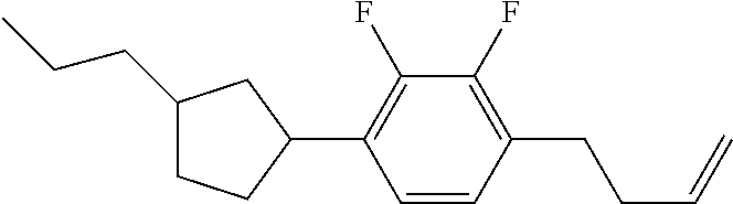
C1(CCC)CCC(C2=C(F)C(F)=C(CCC=C)C=C2)C1
